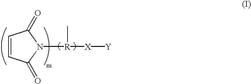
N1([R]([X][Y])C)C(=O)C=CC1=O
